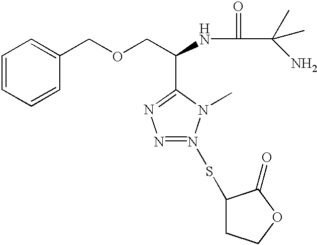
O(CC(NC(=O)C(C)(N)C)C1=NN=N(SC2CCOC2=O)N1C)CC1=CC=CC=C1
